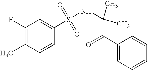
S(C1=CC(F)=C(C)C=C1)(NC(C(=O)C1=CC=CC=C1)(C)C)(=O)=O
